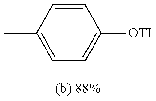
C1=C(C)C=CC([OTI])=C1
